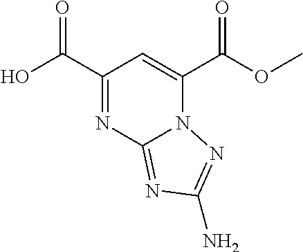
C1(C(O)=O)=NC2=NC(N)=NN2C(C(OC)=O)=C1
